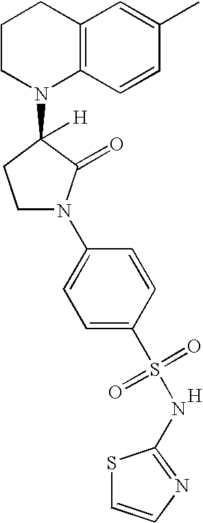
C12=C(C=CC(C)=C1)N(C1([H])CCN(C3=CC=C(S(=O)(=O)NC4=NC=CS4)C=C3)C1=O)CCC2.[H]
